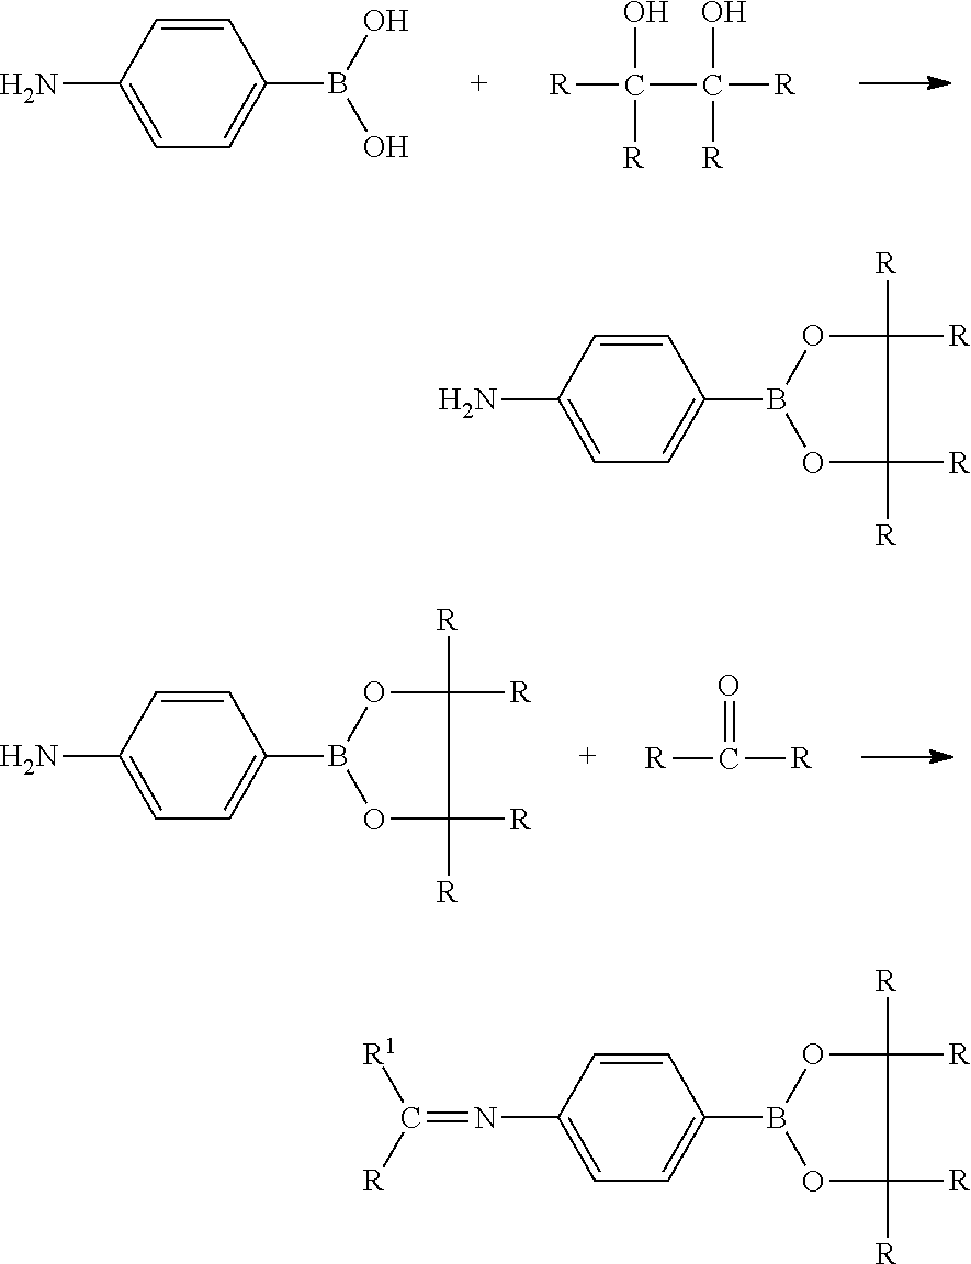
C1=CC(N)=CC=C1B(O)O.[R]C(O)([R])C(O)([R])[R].C1=CC(N)=CC=C1B1OC([R])([R])C([R])([R])O1.[R]C(=O)[R].C1=CC(N)=CC=C1B1OC([R])([R])C([R])([R])O1.C1=CC(N=C([R1])[R])=CC=C1B1OC([R])([R])C([R])([R])O1
